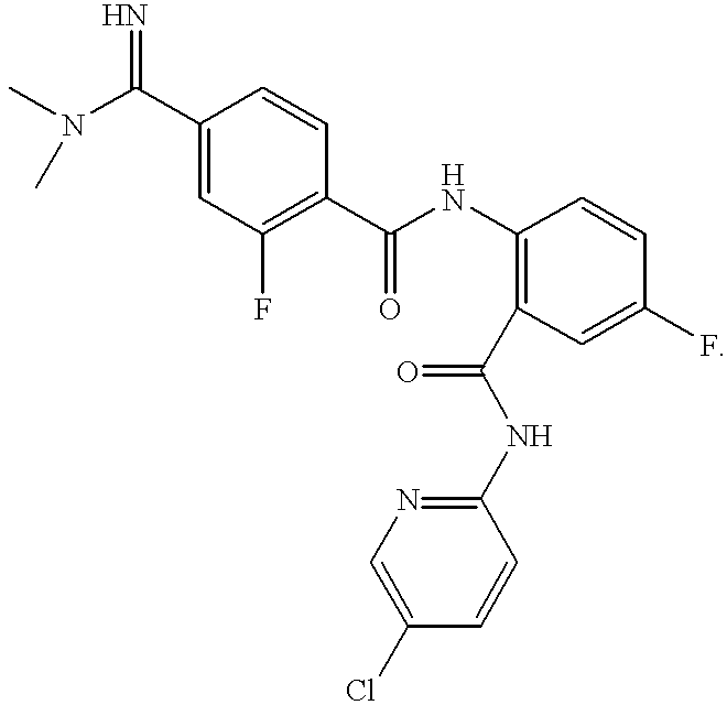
C1(C(N(C)C)=N)=CC(F)=C(C(NC2=C(C(NC3=NC=C(Cl)C=C3)=O)C=C(F)C=C2)=O)C=C1
